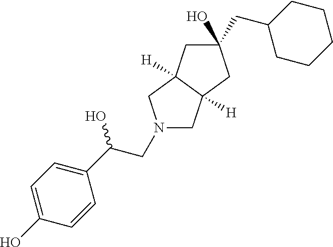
C1(CC2CCCCC2)(O)CC2([H])C([H])(C1)CN(CC(O)C1=CC=C(O)C=C1)C2
